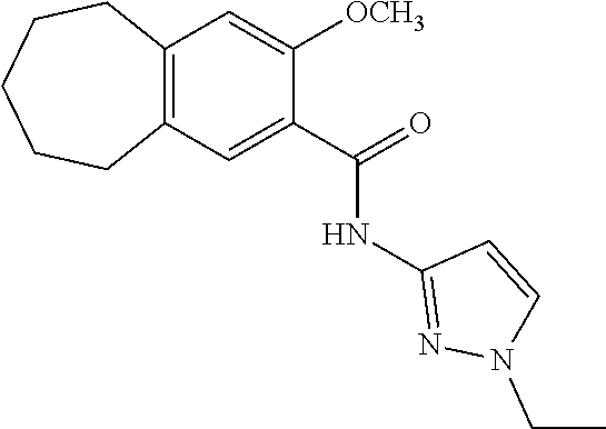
C12=C(C=C(C(=O)NC3=NN(CC)C=C3)C([OCH3])=C1)CCCCC2
